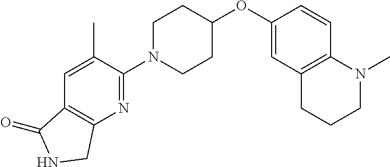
C1(OC2CCN(C3=NC4=C(C(=O)NC4)C=C3C)CC2)=CC2=C(C=C1)N(C)CCC2
